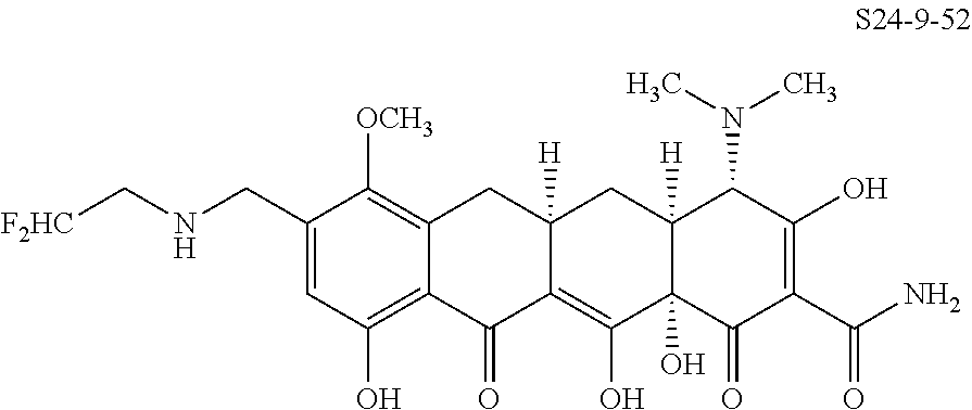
C1(CNC[F2HC])=CC(O)=C2C(=C1[OCH3])CC1([H])C(=C(O)C3(O)C([H])(C1)C(N(C)C)C(O)=C(C(N)=O)C3=O)C2=O
